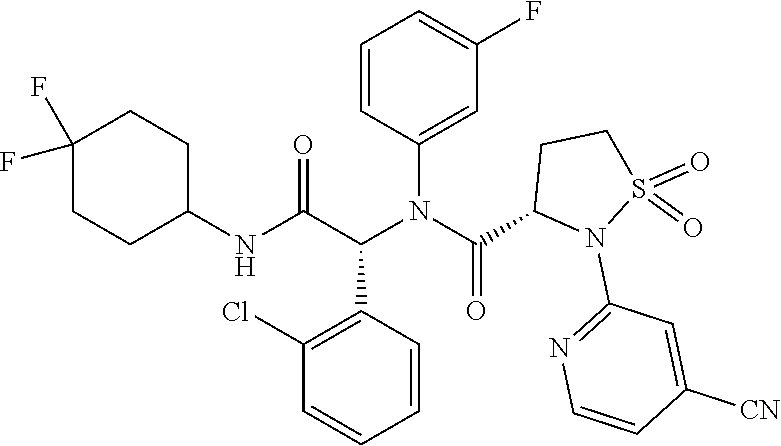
C1=C(F)C=C(N(C(=O)C2N(C3=NC=CC([CN])=C3)S(=O)(=O)CC2)C(C2=C(Cl)C=CC=C2)C(=O)NC2CCC(F)(F)CC2)C=C1
